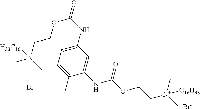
C1(NC(OCC[N+](C)(C)[C16H33])=O)=CC(NC(=O)OCC[N+](C)(C)[H33C16])=CC=C1C.[Br-].[Br-]
